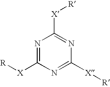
N1=C([X][R])N=C([X][R])N=C1[X][R]
